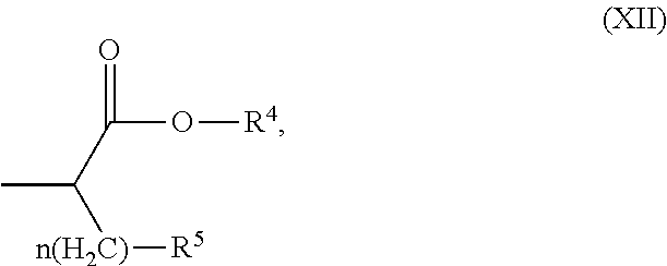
[n(H2C)]([R5])C(C(O[R4])=O)C
